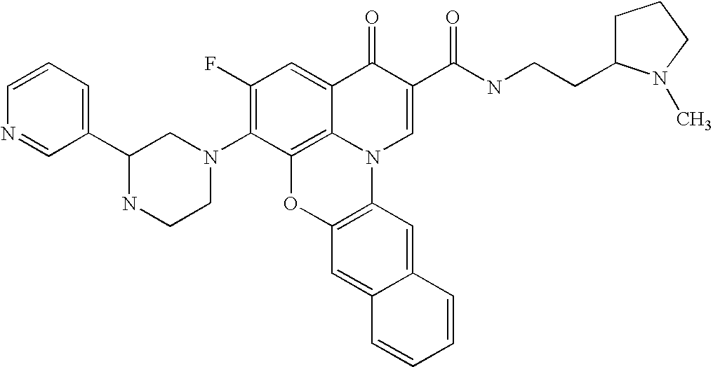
C1(F)=C(N2CC(C3=CC=CN=C3)NCC2)C2=C3C(=C1)C(=O)C(C(=O)NCCC1CCCN1C)=CN3C1=C(O2)C=C2C(=C1)C=CC=C2
